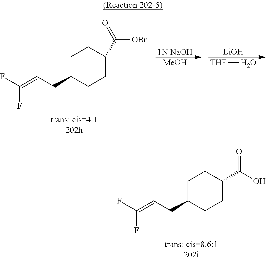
C1C(CC=C(F)F)CCC(C(O)=O)C1.C1C(CC=C(F)F)CCC(C([OBn])=O)C1.[MeOH].[1N NaOH].[LiOH].[THF]O
